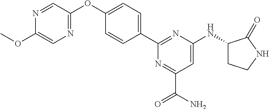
C1(C2=CC=C(OC3=NC=C(OC)N=C3)C=C2)=NC(NC2CCNC2=O)=CC(C(N)=O)=N1
